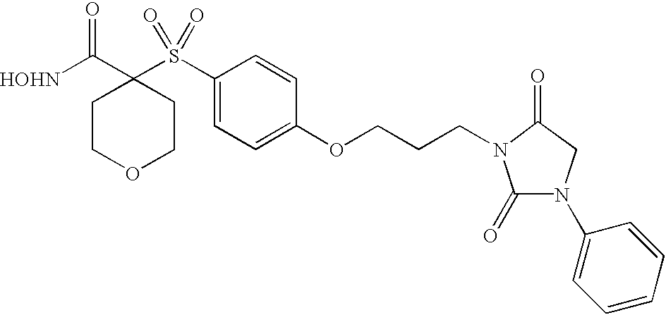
[HOHN]C(C1(S(C2=CC=C(OCCCN3C(=O)N(C4=CC=CC=C4)CC3=O)C=C2)(=O)=O)CCOCC1)=O
